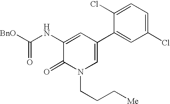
[BnO]C(NC1=CC(C2=CC(Cl)=CC=C2Cl)=CN(CCC[Me])C1=O)=O
